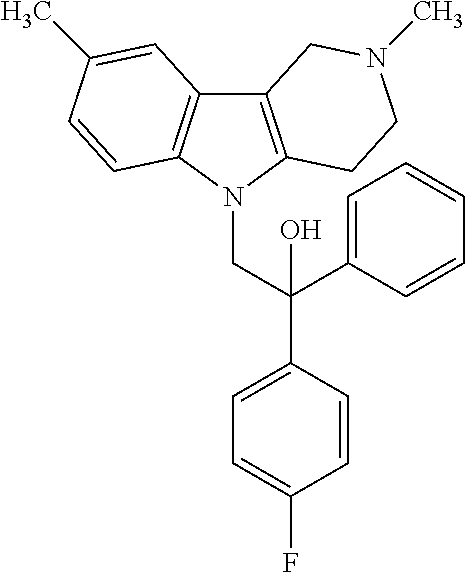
C12=C(N(CC(C3=CC=C(F)C=C3)(C3=CC=CC=C3)O)C3=C1C=C(C)C=C3)CCN(C)C2
